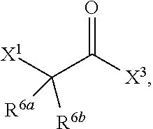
C(C([X3])=O)([X1])([R6b])[R6a]
